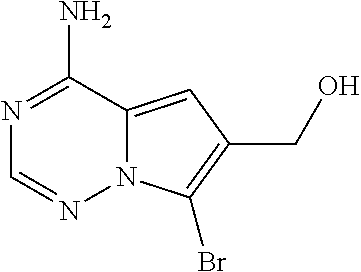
N1=C(N)C2=CC(CO)=C(Br)N2N=C1
